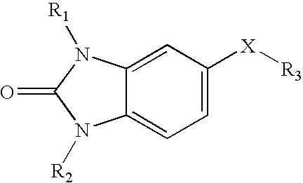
C1=C([X][R3])C=C2C(=C1)N([R2])C(=O)N2[R1]
